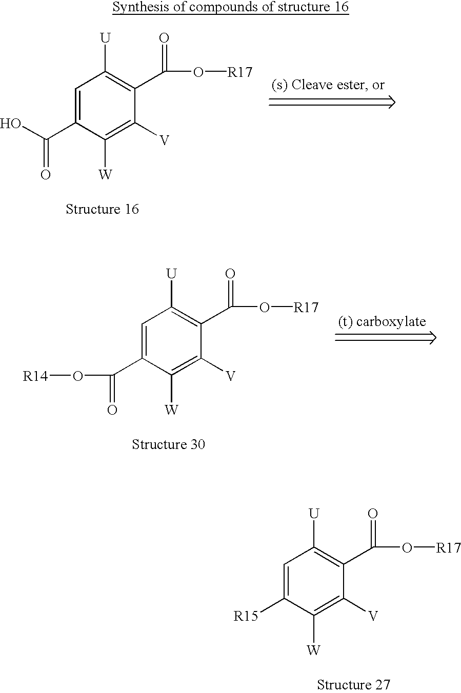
C1=C(C(O)=O)C([W])=C([V])C(C(O[R17])=O)=C1[U].C1=C(C(=O)O[R14])C([W])=C([V])C(C(O[R17])=O)=C1[U].C1=C([R15])C([W])=C([V])C(C(O[R17])=O)=C1[U]
